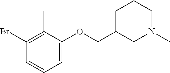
C1=C(OCC2CN(C)CCC2)C(C)=C(Br)C=C1
